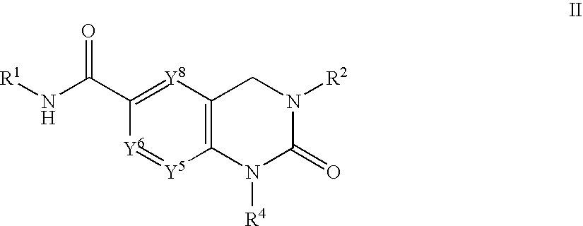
C12=C([Y8]=C(C(N[R1])=O)[Y6]=[Y5]1)CN([R2])C(=O)N2[R4]
